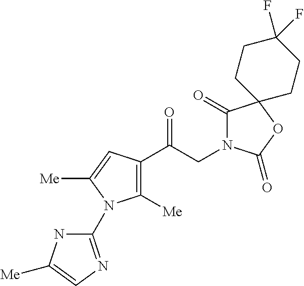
C1([Me])=C(C(CN2C(=O)C3(OC2=O)CCC(F)(F)CC3)=O)C=C([Me])N1C1=NC=C([Me])N1
